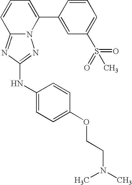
N12C(=NC(NC3=CC=C(OCCN(C)C)C=C3)=N1)C=CC=C2C1=CC(S(C)(=O)=O)=CC=C1
